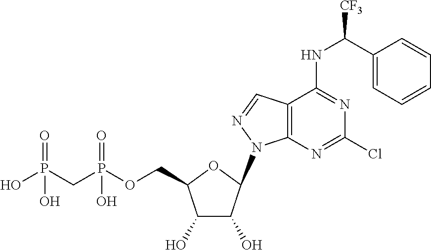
N1(C2C(O)C(O)C(COP(CP(O)(=O)O)(=O)O)O2)N=CC2=C1N=C(Cl)N=C2NC(C1=CC=CC=C1)[CF3]
